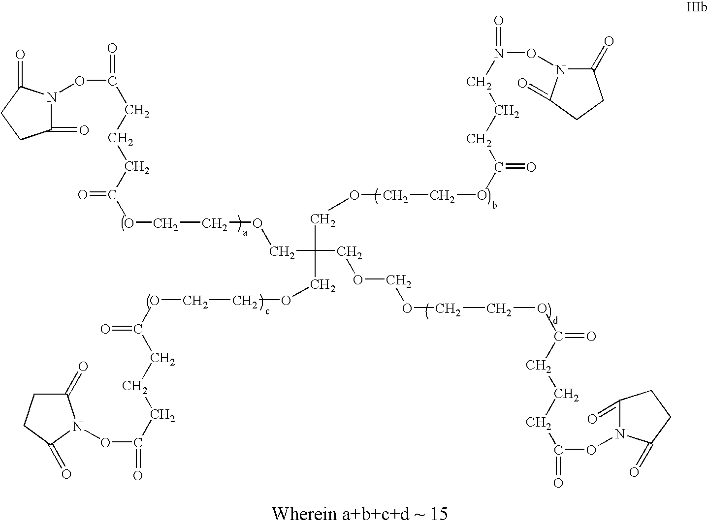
C(OCCOCC(COCCOC(CCCN(ON1C(=O)CCC1=O)=O)=O)(COCOCCOC(=O)CCCC(=O)ON1C(=O)CCC1=O)COCCOC(CCCC(=O)ON1C(=O)CCC1=O)=O)(CCCC(=O)ON1C(=O)CCC1=O)=O
